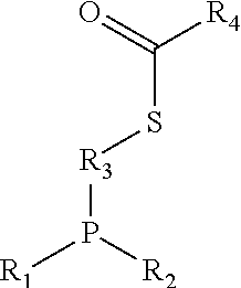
C([R4])(=O)S[R3]P([R1])[R2]
